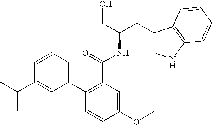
C1=CC(OC)=CC(C(=O)NC(CO)CC2=CNC3=C2C=CC=C3)=C1C1=CC=CC(C(C)C)=C1
